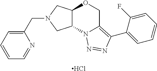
C1=CC=C(CN2CC3C(C2)N2C(=C(C4=CC=CC=C4F)N=N2)CO3)N=C1.Cl
